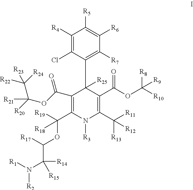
C1([R4])=C(Cl)C(C2([R25])C(C(OC([R21])(C([R24])([R22])[R23])[R20])=O)=C(C([R19])(OC([R17])C([R14])([R15])N([R1])[R2])[R18])N([R3])C(C([R11])([R13])[R12])=C2C(OC([R10])([R8])[R9])=O)=C([R7])C([R6])=C1[R5]
